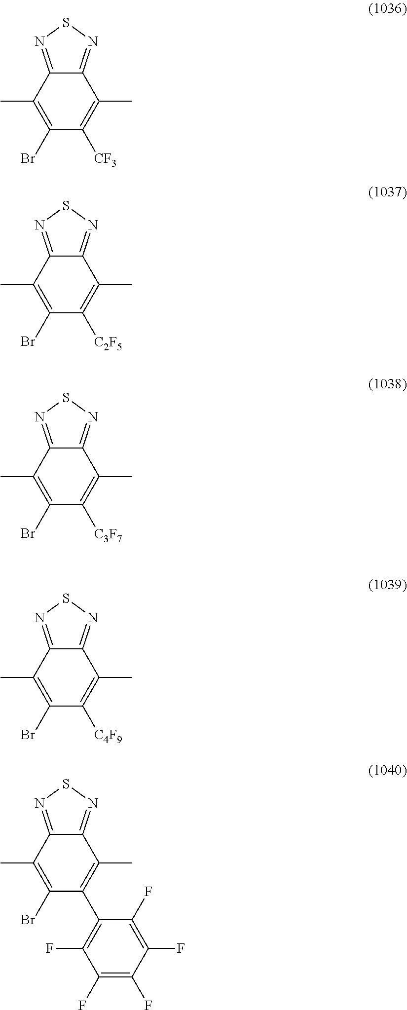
C12=NSN=C1C(C)=C([CF3])C(Br)=C2C.C12=NSN=C1C(C)=C([C2F5])C(Br)=C2C.C12=NSN=C1C(C)=C([C3F7])C(Br)=C2C.C12=NSN=C1C(C)=C([C4F9])C(Br)=C2C.C12=NSN=C1C(C)=C(C1=C(F)C(F)=C(F)C(F)=C1F)C(Br)=C2C
